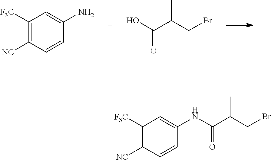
C1([F3C])=C([NC])C=CC(N)=C1.O=C(O)C(CBr)C.C1([F3C])=C([NC])C=CC(NC(=O)C(CBr)C)=C1
